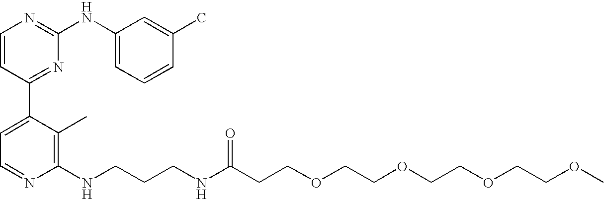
C1=CC(C2=CC=NC(NCCCNC(CCOCCOCCOCCOC)=O)=C2C)=NC(NC2=CC=CC(C)=C2)=N1
